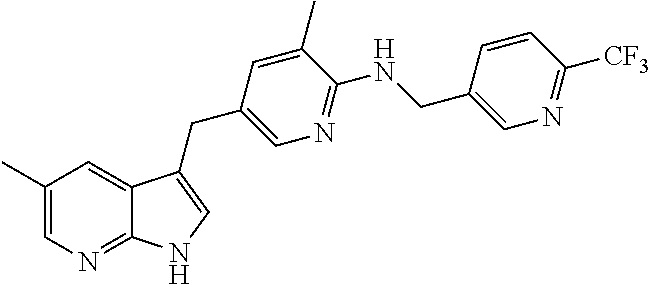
C1(C)=CN=C2C(=C1)C(CC1=CN=C(NCC3=CN=C([CF3])C=C3)C(C)=C1)=CN2
